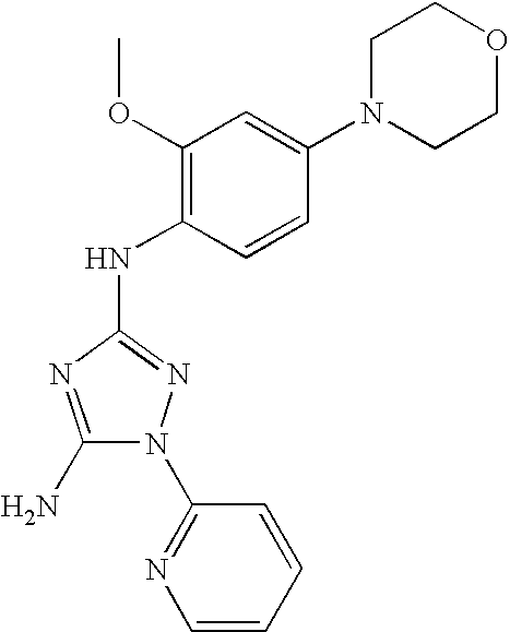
C1(N)=NC(NC2=C(OC)C=C(N3CCOCC3)C=C2)=NN1C1=NC=CC=C1
